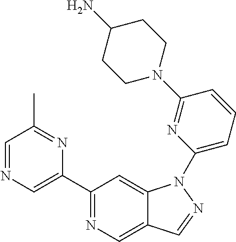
C1(C2=CN=CC(C)=N2)=NC=C2C(=C1)N(C1=CC=CC(N3CCC(N)CC3)=N1)N=C2
